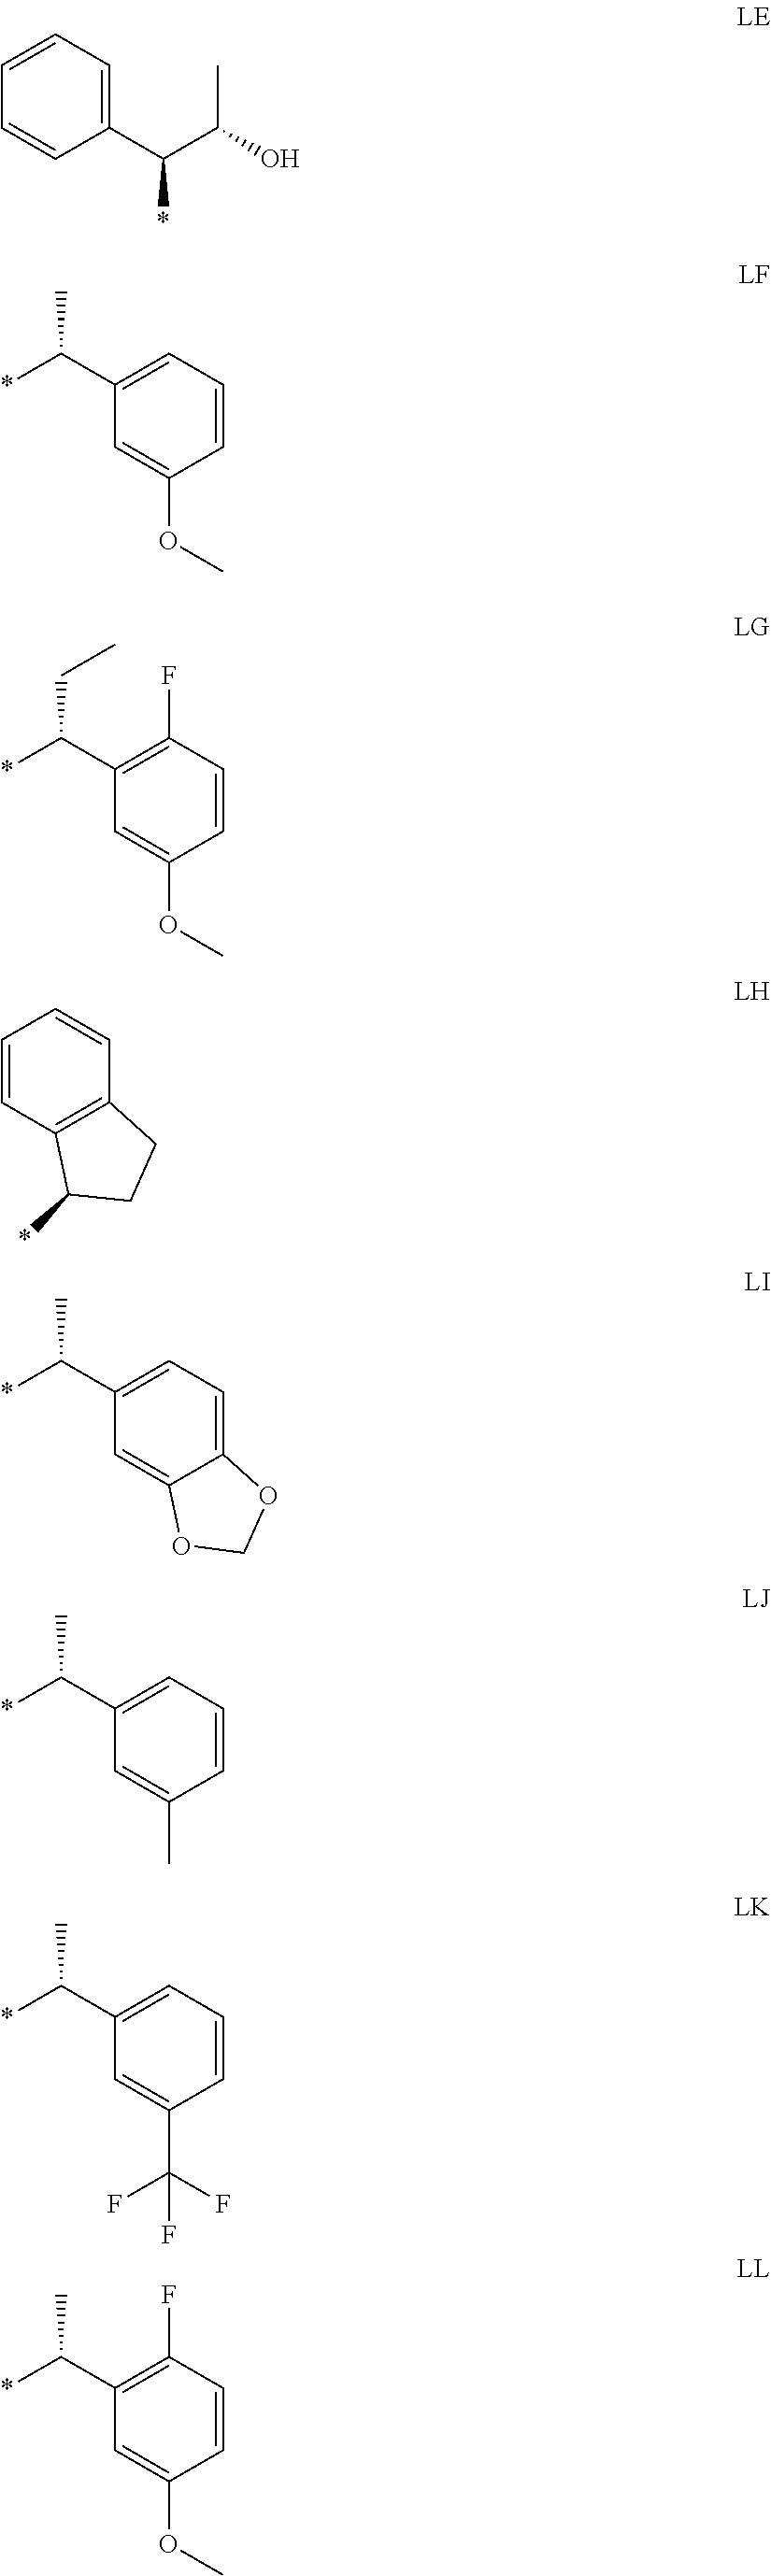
C1=CC=C(C(C(C)O)*)C=C1.C1(C(*)C)=CC=CC(OC)=C1.C1(C(*)CC)=C(F)C=CC(OC)=C1.C1=CC2=C(C=C1)CCC2*.C1(C(*)C)=CC=C2C(=C1)OCO2.C1(C(*)C)=CC=CC(C)=C1.C1(C(*)C)=CC=CC(C(F)(F)F)=C1.C1(C(*)C)=C(F)C=CC(OC)=C1
